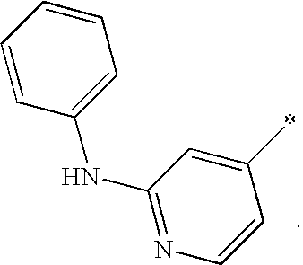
C1(NC2=CC=CC=C2)=NC=CC(*)=C1
